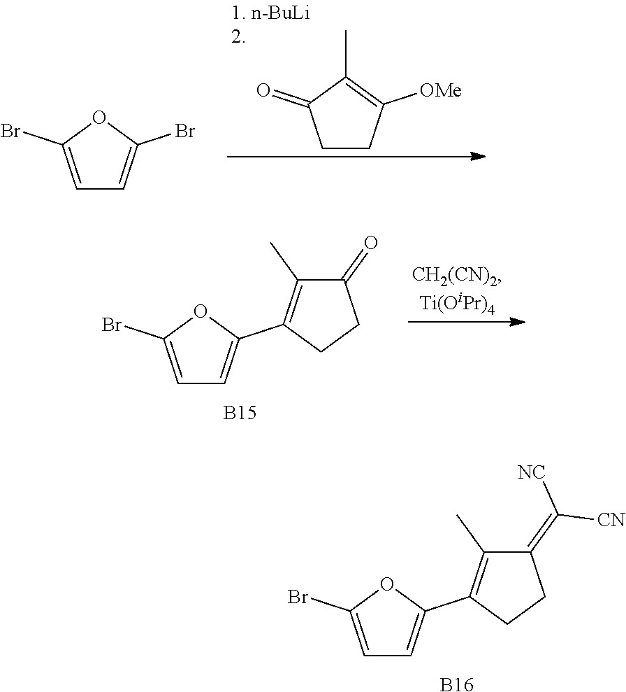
C1=C(Br)OC(Br)=C1.C1CC([OMe])=C(C)C1=O.C1=C(Br)OC(C2=C(C)C(=O)CC2)=C1.[B15].C1=C(Br)OC(C2=C(C)C(=C([NC])[CN])CC2)=C1.[B16]
